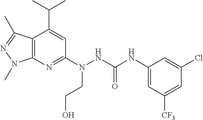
C12=C(N=C(N(NC(NC3=CC([CF3])=CC(Cl)=C3)=O)CCO)C=C1C(C)C)N(C)N=C2C
